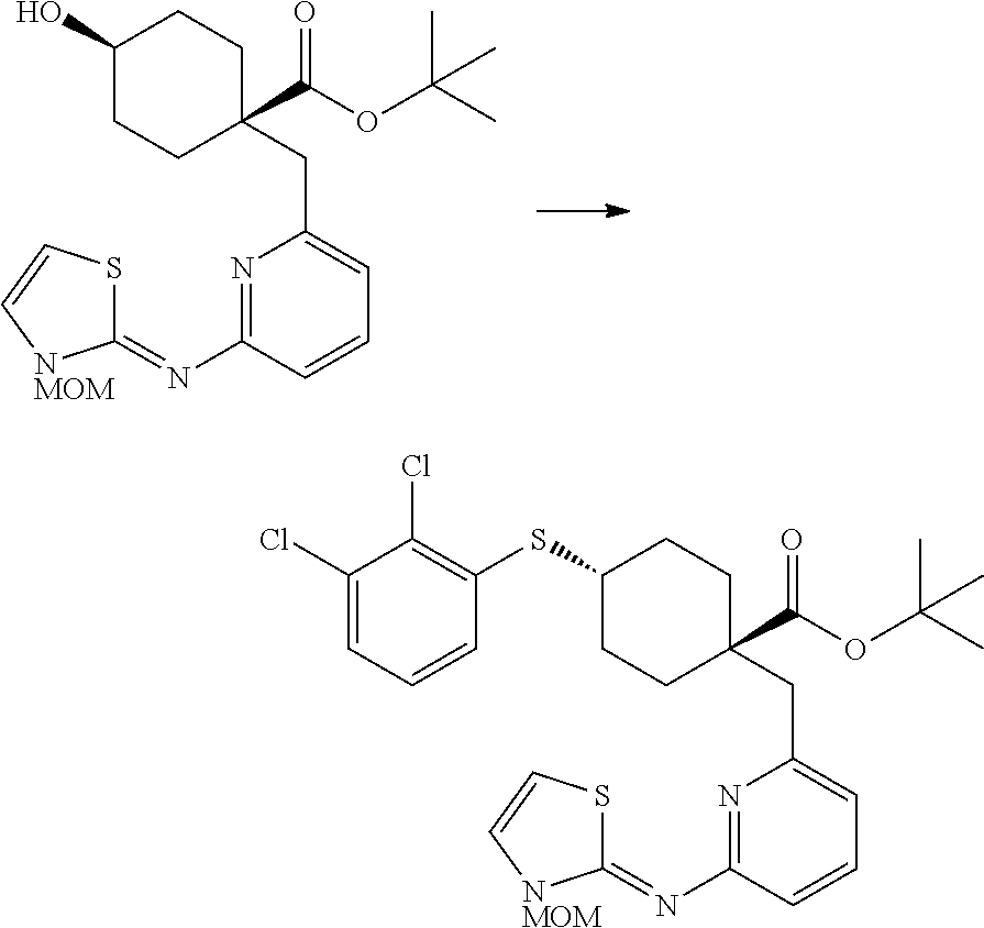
OC1CCC(CC2=CC=CC(N=C3SC=C[NMOM]3)=N2)(C(OC(C)(C)C)=O)CC1.C1(Cl)=CC=CC(SC2CCC(CC3=CC=CC(N=C4SC=C[NMOM]4)=N3)(C(OC(C)(C)C)=O)CC2)=C1Cl
